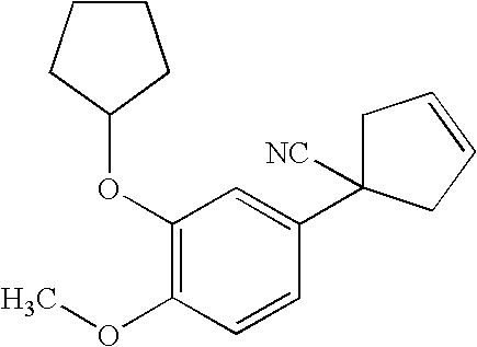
C1(OC2CCCC2)=C(OC)C=CC(C2([NC])CC=CC2)=C1
